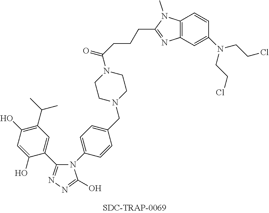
C1=C(O)C(C2=NN=C(O)N2C2=CC=C(CN3CCN(C(CCCC4=NC5=C(C=CC(N(CCCl)CCCl)=C5)N4C)=O)CC3)C=C2)=CC(C(C)C)=C1O
